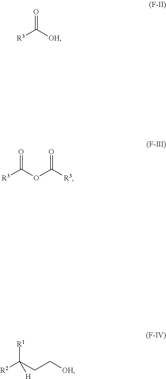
[R3]C([OH])=O.[R3]C(OC([R3])=O)=O.[R2]C(CC[OH])([R1])[H]
